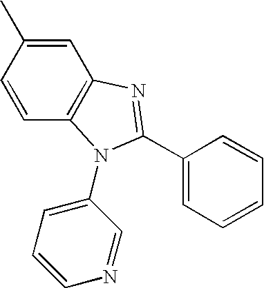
C1=C(C)C=CC2=C1N=C(C1=CC=CC=C1)N2C1=CC=CN=C1
